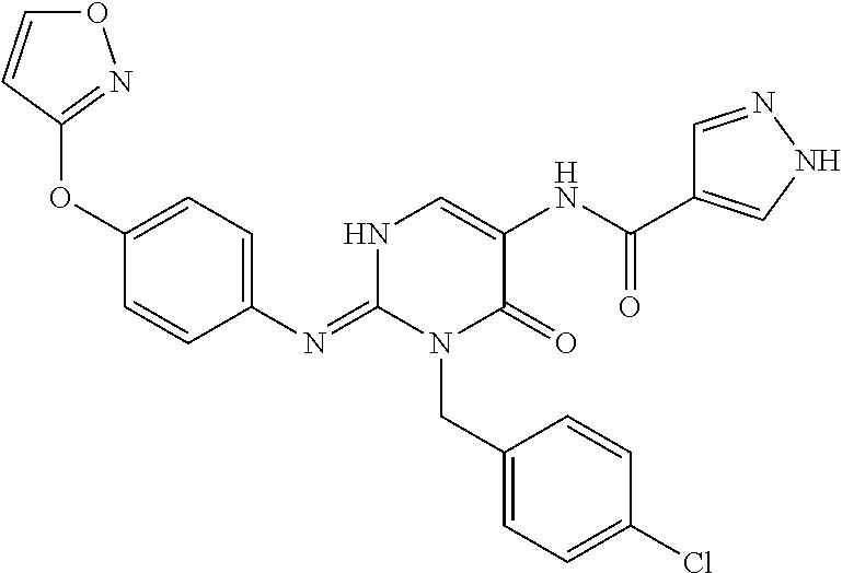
C1(N=C2N(CC3=CC=C(Cl)C=C3)C(=O)C(NC(=O)C3=CNN=C3)=CN2)=CC=C(OC2=NOC=C2)C=C1
